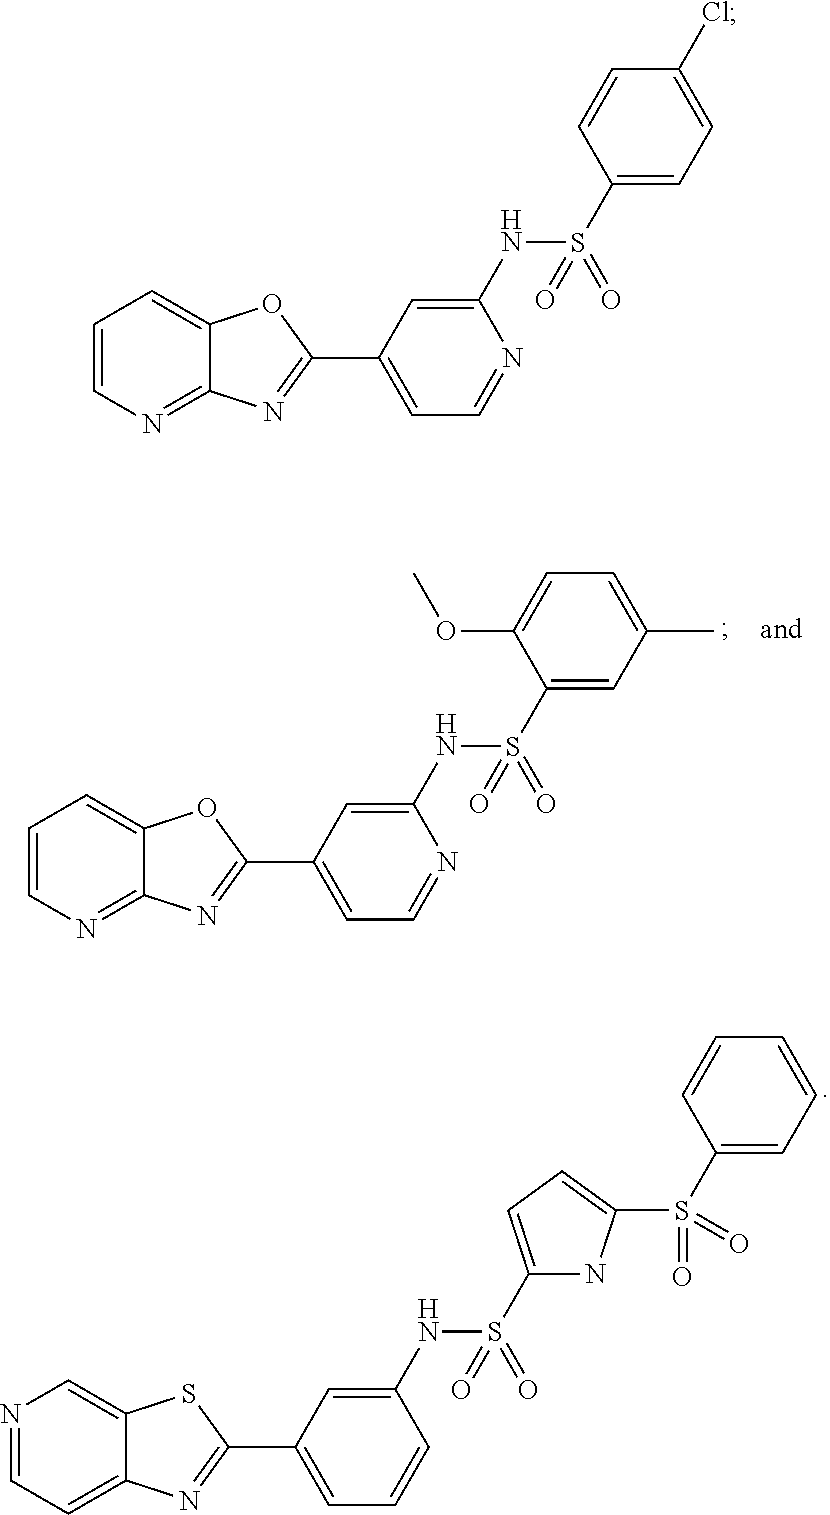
C1=CN=C2C(=C1)OC(C1=CC=NC(NS(=O)(C3=CC(C)=CC=C3OC)=O)=C1)=N2.N1=CC=C2C(=C1)SC(C1=CC=CC(NS(=O)(C3=CC=C(S(C4=CC=CC=C4)(=O)=O)N3)=O)=C1)=N2.C1=CN=C2C(=C1)OC(C1=CC=NC(NS(=O)(C3=CC=C(Cl)C=C3)=O)=C1)=N2
